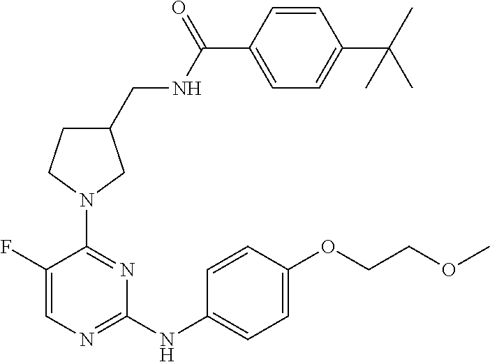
C1(F)=CN=C(NC2=CC=C(OCCOC)C=C2)N=C1N1CC(CNC(C2=CC=C(C(C)(C)C)C=C2)=O)CC1
